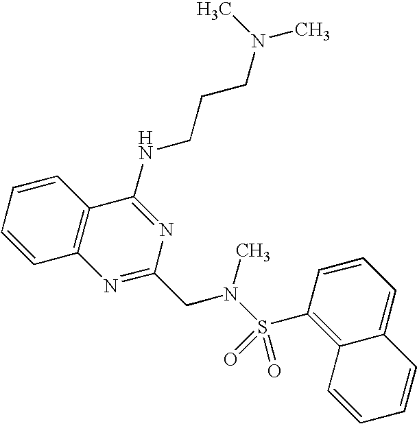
C1=CC=CC2=C1N=C(CN(S(=O)(=O)C1=C3C(=CC=C1)C=CC=C3)C)N=C2NCCCN(C)C
